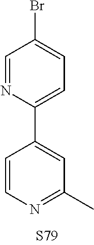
C1(C2=CC=C(Br)C=N2)=CC(C)=NC=C1
